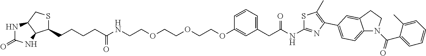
N1C(=O)NC2C1CSC2CCCCC(NCCOCCOCCOC1=CC(CC(NC2=NC(C3=CC=C4N(C(=O)C5=CC=CC=C5C)CCC4=C3)=C(C)S2)=O)=CC=C1)=O
